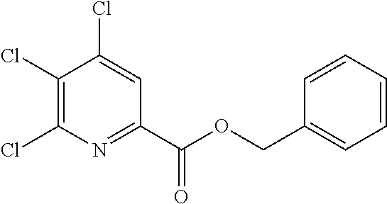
C1(Cl)=C(Cl)N=C(C(=O)OCC2=CC=CC=C2)C=C1Cl
